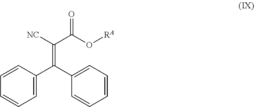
C1=CC(C(C2=CC=CC=C2)=C([NC])C(O[RA])=O)=CC=C1
